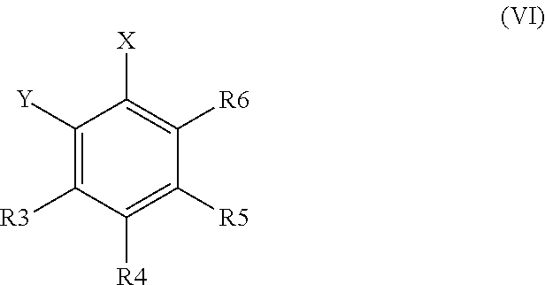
C1([Y])=C([R3])C([R4])=C([R5])C([R6])=C1[X]
